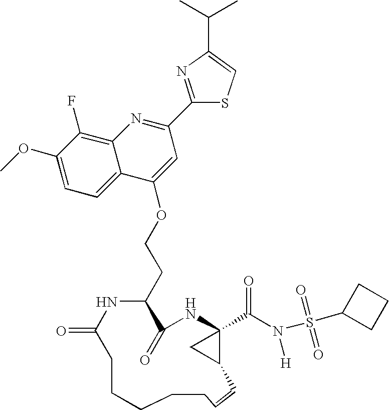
C1(OC)=CC=C2C(=C1F)N=C(C1=NC(C(C)C)=CS1)C=C2OCCC1C(=O)NC2(C(N(S(C3CCC3)(=O)=O)[H])=O)C(C2)C=CCCCCCC(=O)N1
